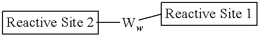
[Ww](C)C
